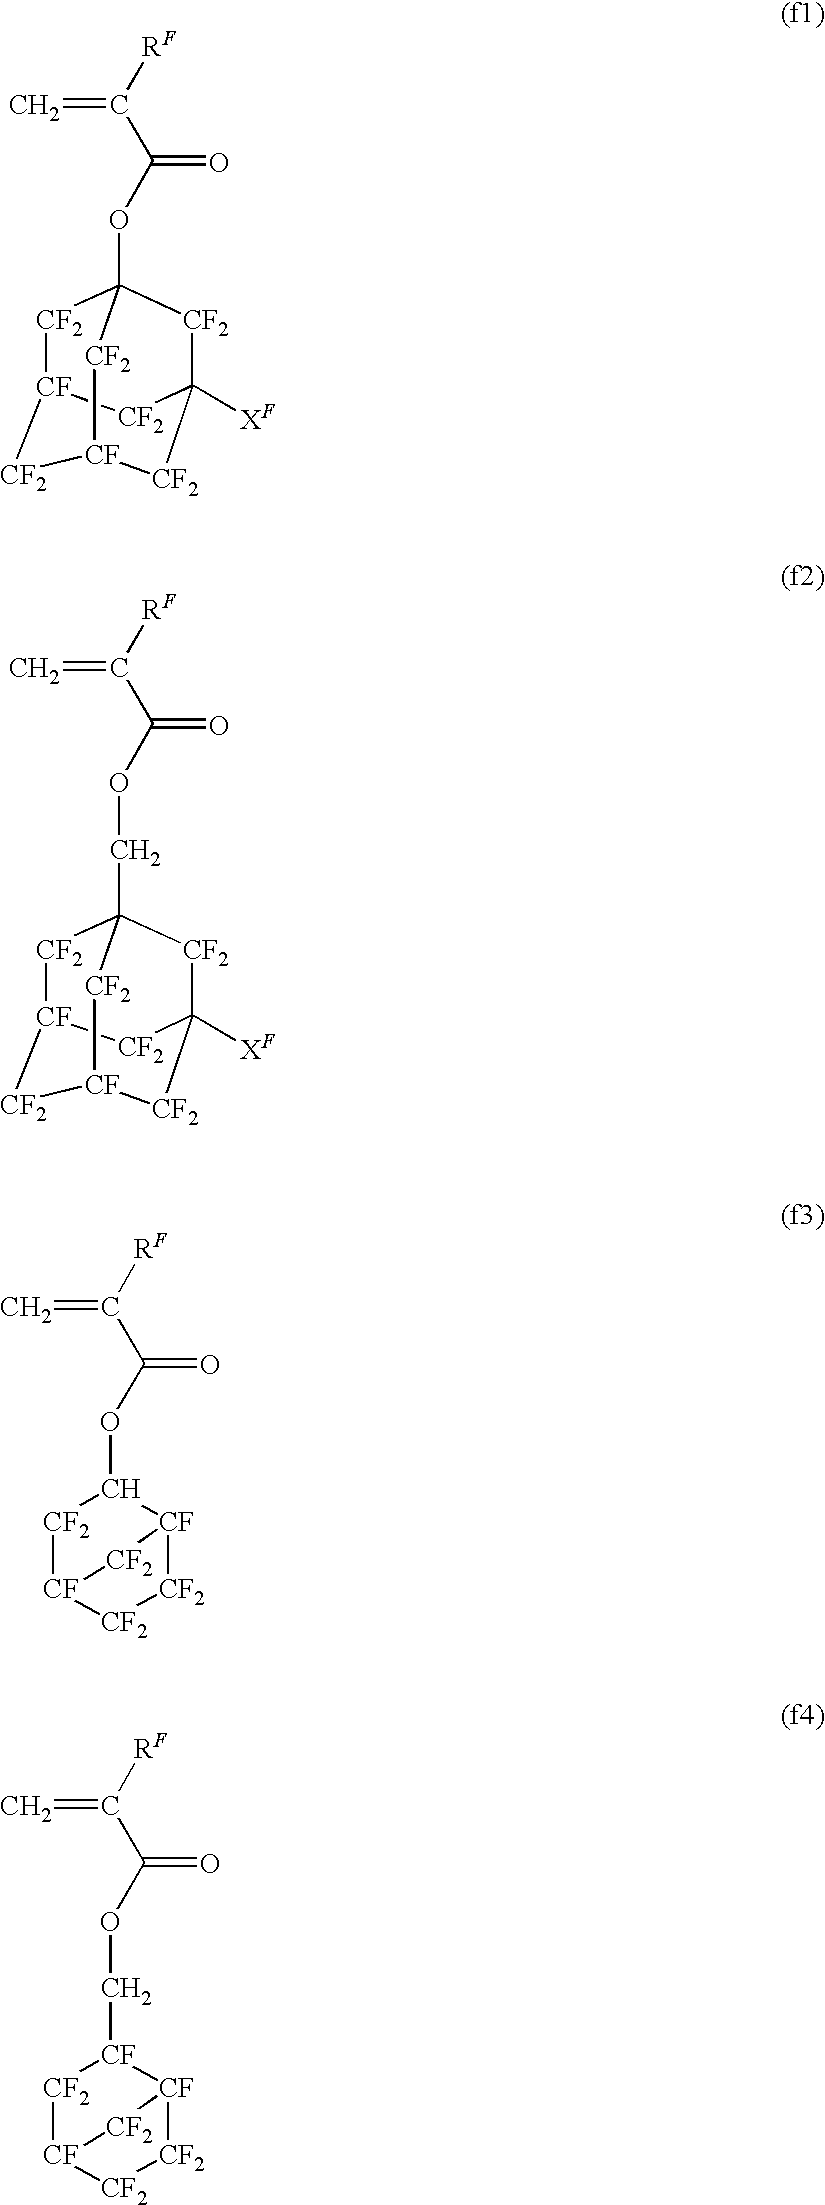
C(OC(=O)C(=C)[RF])[CF]1[CF2][CF]2[CF2][CF2][CF]1[CF2]2.C1(OC(=O)C(=C)[RF])[CF2][CF]2[CF2][CF2][CF]1[CF2]2.[CF2]1[CF]2[CF2][CF]3[CF2]C([XF])([CF2]C1(OC(=O)C(=C)[RF])[CF2]3)[CF2]2.C(C12[CF2][CF]3[CF2][CF]([CF2]C([XF])([CF2]1)[CF2]3)[CF2]2)OC(=O)C(=C)[RF]
